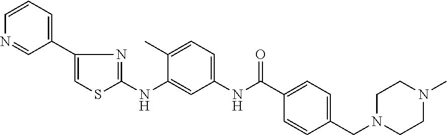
C1=CC=C(C2=CSC(NC3=CC(NC(C4=CC=C(CN5CCN(C)CC5)C=C4)=O)=CC=C3C)=N2)C=N1
